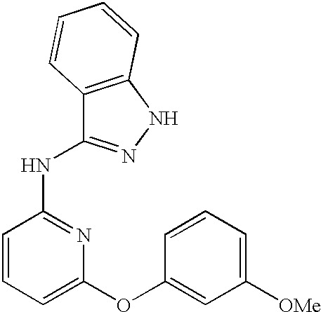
C1=CC(NC2=NNC3=C2C=CC=C3)=NC(OC2=CC([OMe])=CC=C2)=C1
